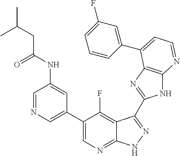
C1=NC=C(C2=CN=C3C(=C2F)C(C2=NC4=C(N2)N=CC=C4C2=CC(F)=CC=C2)=NN3)C=C1NC(CC(C)C)=O
